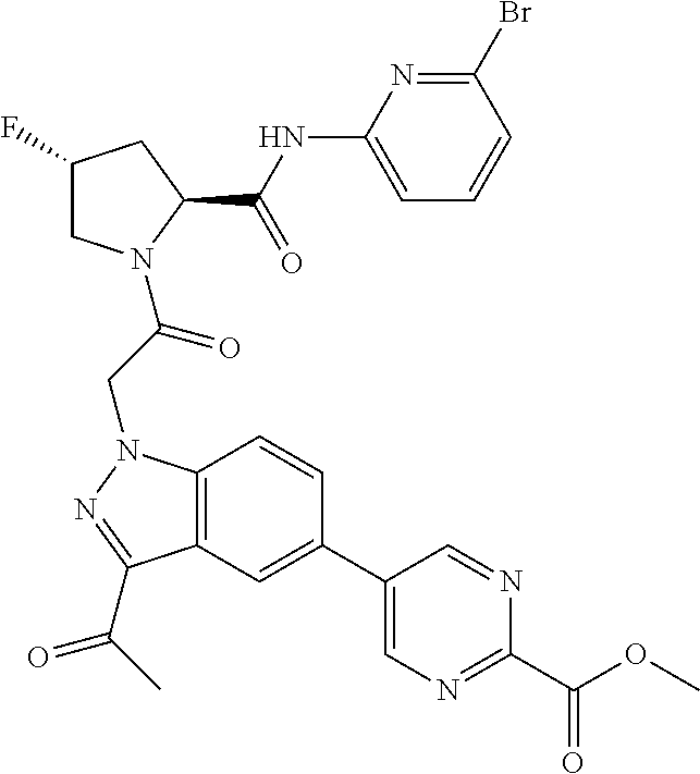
C12=C(N(CC(=O)N3CC(F)CC3C(NC3=CC=CC(Br)=N3)=O)N=C1C(=O)C)C=CC(C1=CN=C(C(OC)=O)N=C1)=C2
